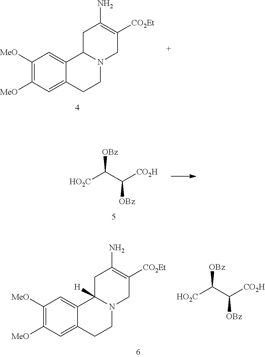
C1([MeO])=C([MeO])C=C2C(=C1)C1N(CC2)CC([CO2Et])=C(N)C1.[HO2C]C(C([CO2H])[OBz])[OBz].C1([MeO])=C([MeO])C=C2C(=C1)C1([H])N(CC2)CC([CO2Et])=C(N)C1.[HO2C]C(C([CO2H])[OBz])[OBz]
